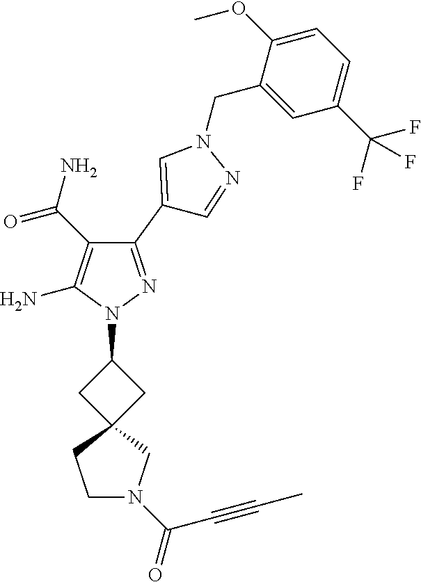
C1(C(N)=O)=C(N)N(C2CC3(C2)CCN(C(C#CC)=O)C3)N=C1C1=CN(CC2=CC(C(F)(F)F)=CC=C2OC)N=C1
